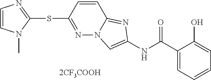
[2CF3COOH].S(C1=NN2C(=NC(NC(C3=CC=CC=C3O)=O)=C2)C=C1)C1=NC=CN1C
